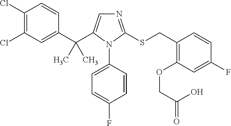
C1(Cl)=C(Cl)C=C(C(C2=CN=C(SCC3=C(OCC(O)=O)C=C(F)C=C3)N2C2=CC=C(F)C=C2)(C)C)C=C1
